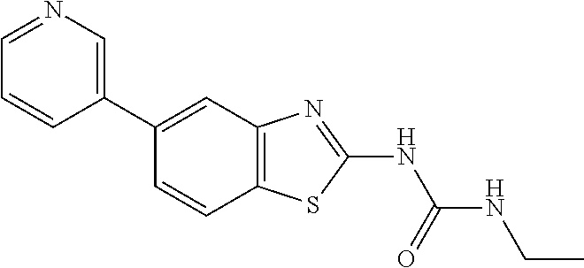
C1(C2=CC3=C(C=C2)SC(NC(NCC)=O)=N3)=CN=CC=C1
